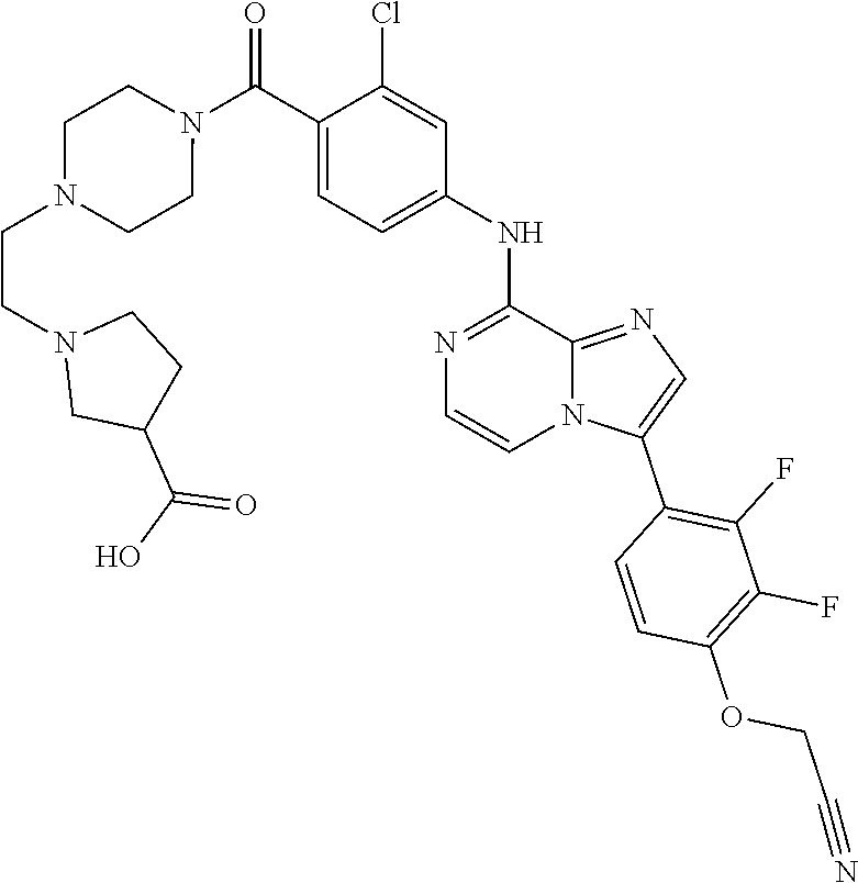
C1(C(=O)N2CCN(CCN3CC(C(O)=O)CC3)CC2)=CC=C(NC2=NC=CN3C2=NC=C3C2=C(F)C(F)=C(OCC#N)C=C2)C=C1Cl
